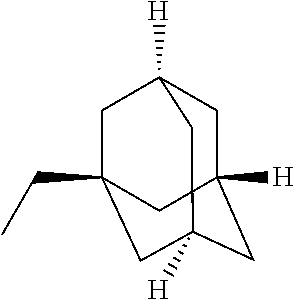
C1C2([H])CC3([H])CC(CC)(CC1([H])C3)C2
